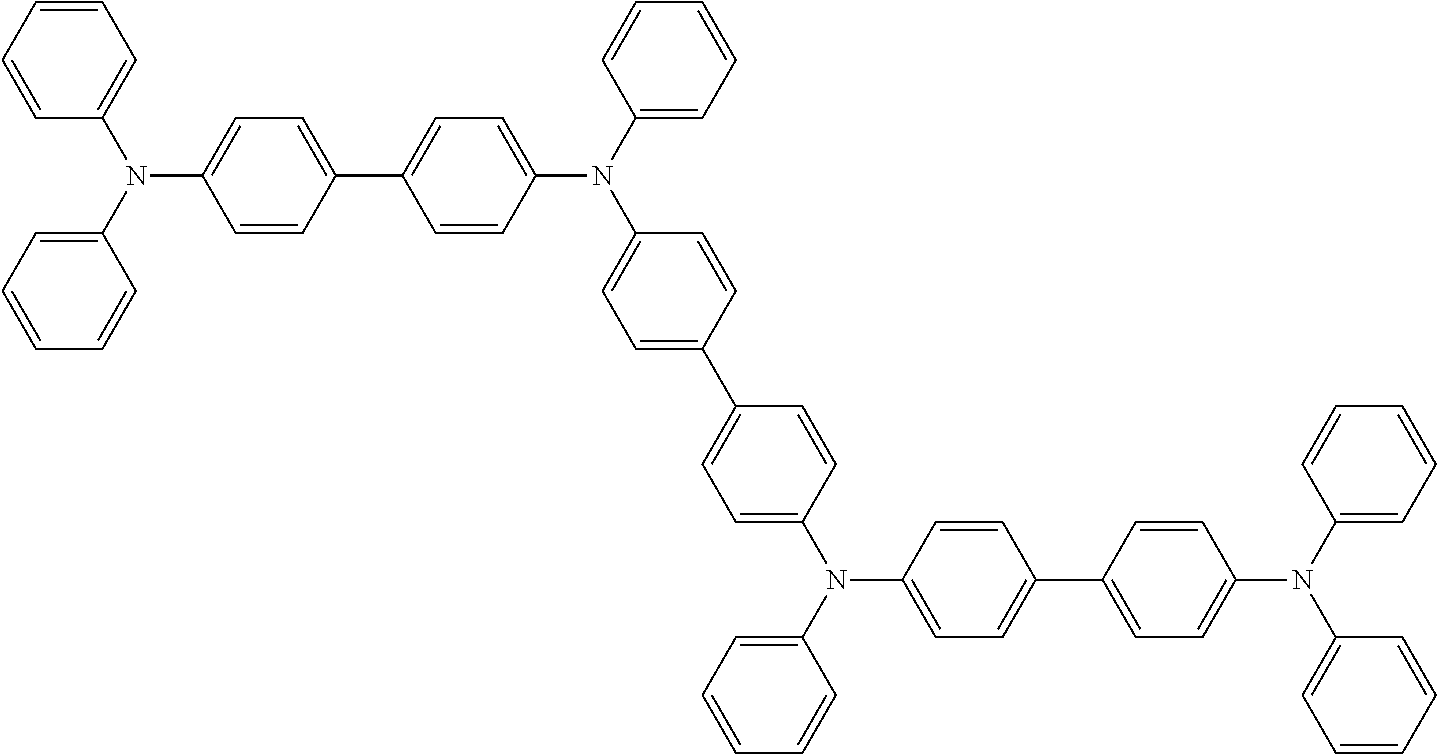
N(C1=CC=C(C2=CC=C(N(C3=CC=CC=C3)C3=CC=C(C4=CC=C(N(C5=CC=CC=C5)C5=CC=C(C6=CC=C(N(C7=CC=CC=C7)C7=CC=CC=C7)C=C6)C=C5)C=C4)C=C3)C=C2)C=C1)(C1=CC=CC=C1)C1=CC=CC=C1
